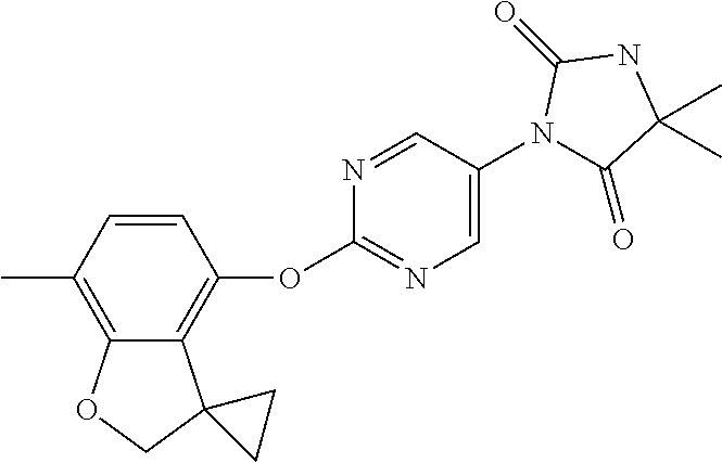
C1=CC(C)=C2C(=C1OC1=NC=C(N3C(=O)C(C)(C)NC3=O)C=N1)C1(CO2)CC1
